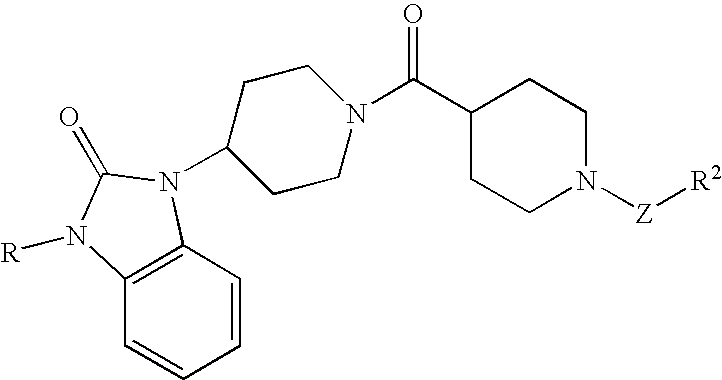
C1(N2C3=C(C=CC=C3)N([R])C2=O)CCN(C(C2CCN([Z][R2])CC2)=O)CC1
